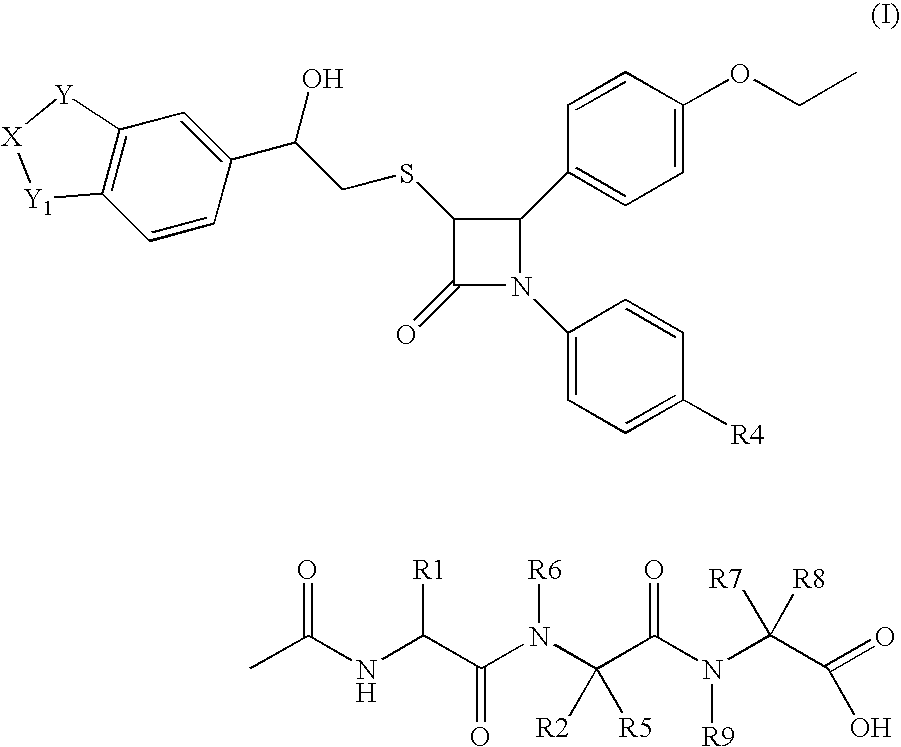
C(NC(C(N(C(C(N(C(C(=O)O)([R7])[R8])[R9])=O)([R2])[R5])[R6])=O)[R1])(=O)C.C1(C2=CC=C(OCC)C=C2)C(SCC(C2=CC3=C(C=C2)[Y1][X][Y]3)O)C(=O)N1C1=CC=C([R4])C=C1
